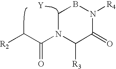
[R2]CC(N1C([R3])C(=O)N([R4])BC1)=O.[Y]
